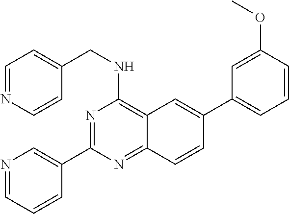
N1=C(C2=CN=CC=C2)N=C2C(=C1NCC1=CC=NC=C1)C=C(C1=CC=CC(OC)=C1)C=C2
